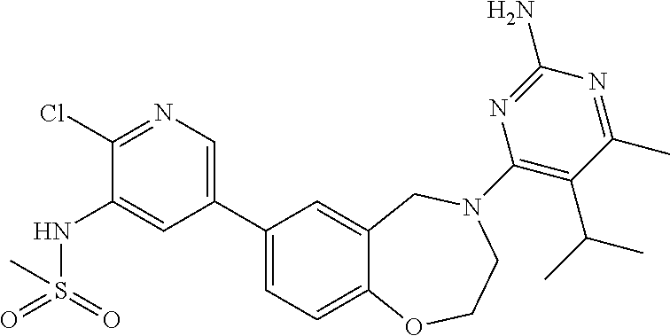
C1(Cl)=NC=C(C2=CC=C3C(=C2)CN(C2=C(C(C)C)C(C)=NC(N)=N2)CCO3)C=C1NS(=O)(=O)C
